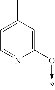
C1=C(C)C=C(O->C)N=C1
